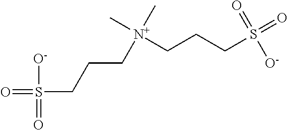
O=S(CCC[N+](C)(C)CCCS(=O)(=O)[O-])([O-])=O
